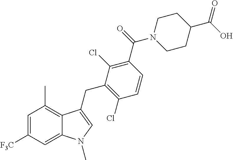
C1=C([F3C])C=C2C(=C1C)C(CC1=C(Cl)C=CC(C(N3CCC(C(O)=O)CC3)=O)=C1Cl)=CN2C
